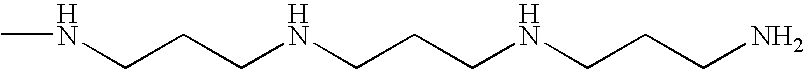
N(CCCNCCCNCCCN)C
